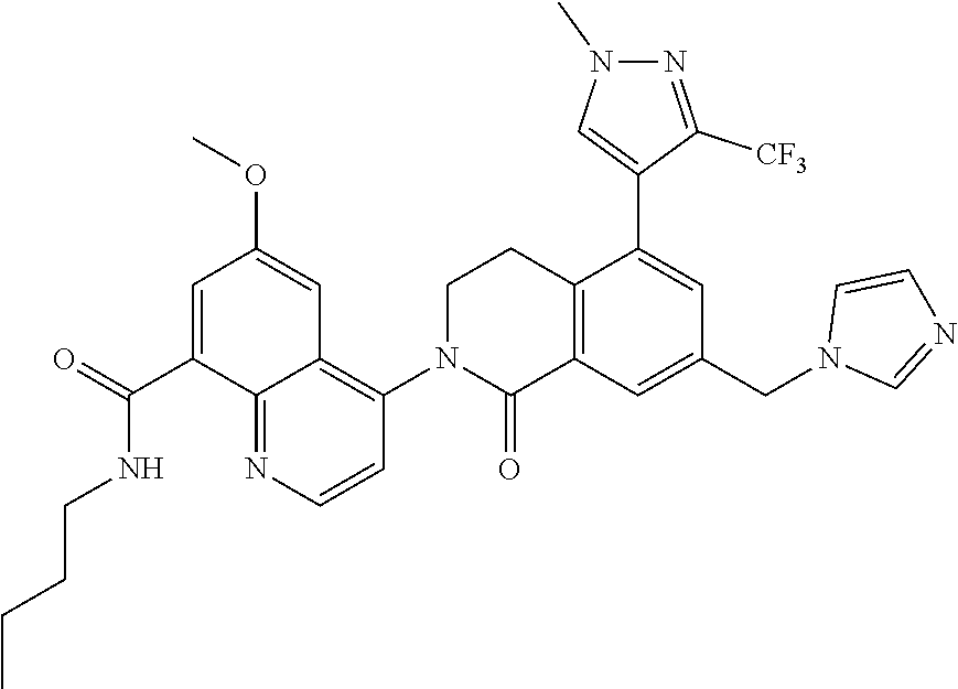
C1N(C2=C3C(=NC=C2)C(C(NCCCC)=O)=CC(OC)=C3)C(=O)C2=C(C1)C(C1=CN(C)N=C1[CF3])=CC(CN1C=NC=C1)=C2
